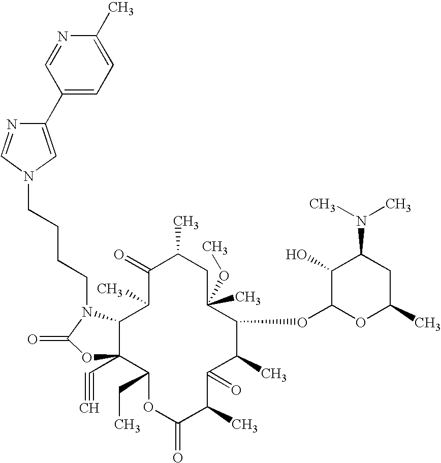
C12C(C#C)(C(CC)OC(=O)C(C)C(=O)C(C)C(OC3OC(C)CC(N(C)C)C3O)C(OC)(C)CC(C)C(=O)C1C)OC(=O)N2CCCCN1C=NC(C2=CC=C(C)N=C2)=C1
